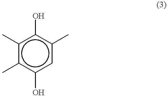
c1(C)c(C)c(O)cc(C)c1O
